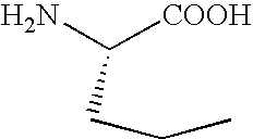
C(C([COOH])N)CC
